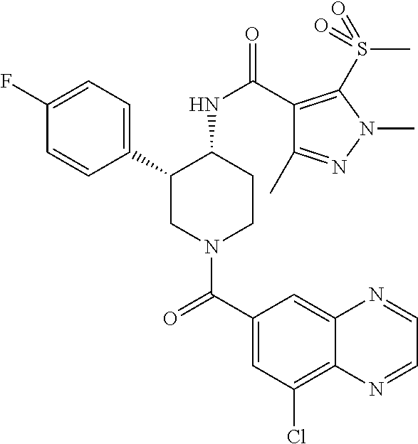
C1(F)=CC=C(C2CN(C(C3=CC(Cl)=C4C(=C3)N=CC=N4)=O)CCC2NC(=O)C2=C(S(=O)(C)=O)N(C)N=C2C)C=C1
